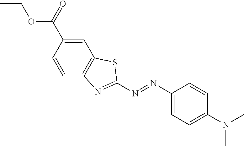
C1=C(C(OCC)=O)C=CC2=C1SC(N=NC1=CC=C(N(C)C)C=C1)=N2
